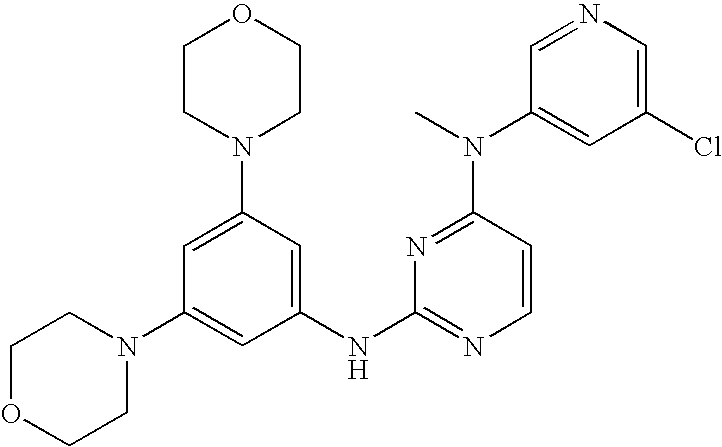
N1=C(N(C)C2=CC(Cl)=CN=C2)C=CN=C1NC1=CC(N2CCOCC2)=CC(N2CCOCC2)=C1
